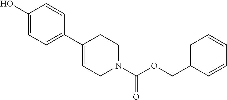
C1(C2=CC=C(O)C=C2)=CCN(C(OCC2=CC=CC=C2)=O)CC1
